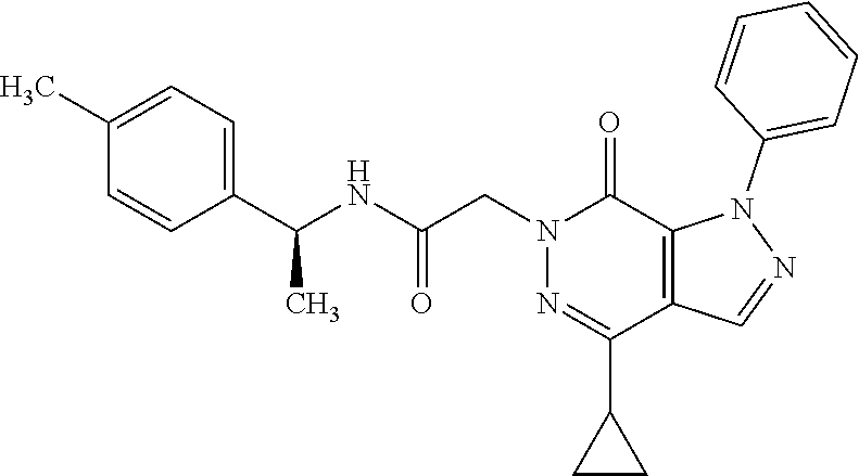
C1(C(NC(CN2N=C(C3CC3)C3=C(C2=O)N(C2=CC=CC=C2)N=C3)=O)C)=CC=C(C)C=C1
